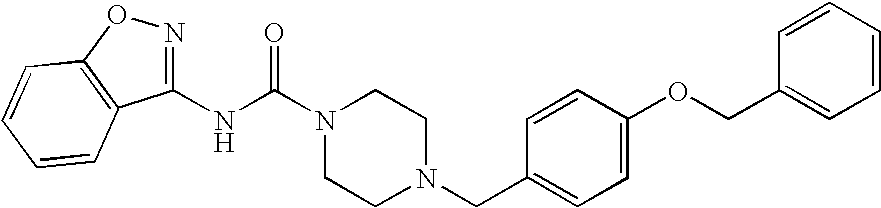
N(C(N1CCN(CC2=CC=C(OCC3=CC=CC=C3)C=C2)CC1)=O)C1=NOC2=C1C=CC=C2
